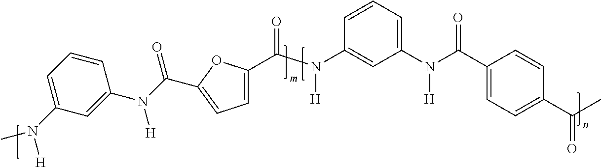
C1=C(N(C(=O)C2=CC=C(C(N(C3=CC(N(C(C4=CC=C(C(C)=O)C=C4)=O)[H])=CC=C3)[H])=O)O2)[H])C=CC=C1N(C)[H]
